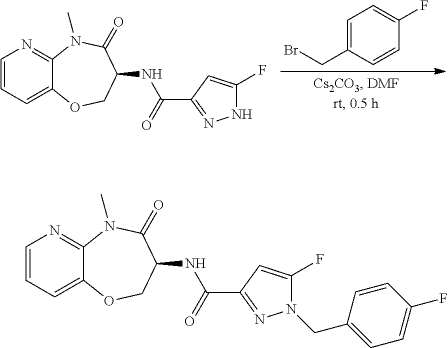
C1=CC(CBr)=CC=C1F.C1=CC=C2C(=N1)N(C)C(=O)C(NC(=O)C1=NNC(F)=C1)CO2.C1=CC=C2C(=N1)N(C)C(=O)C(NC(=O)C1=NN(CC3=CC=C(F)C=C3)C(F)=C1)CO2
